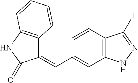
C1(C=C2C3=C(NC2=O)C=CC=C3)=CC2=C(C=C1)C(I)=NN2
